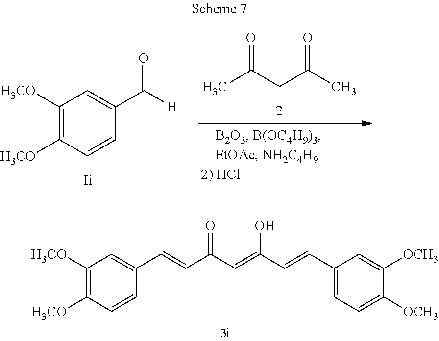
CC(CC(C)=O)=O.C1([H3CO])=C([H3CO])C=CC(C([H])=O)=C1.C1([H3CO])=C([H3CO])C=CC(C=CC(C=C(C=CC2=CC=C([OCH3])C([OCH3])=C2)O)=O)=C1
